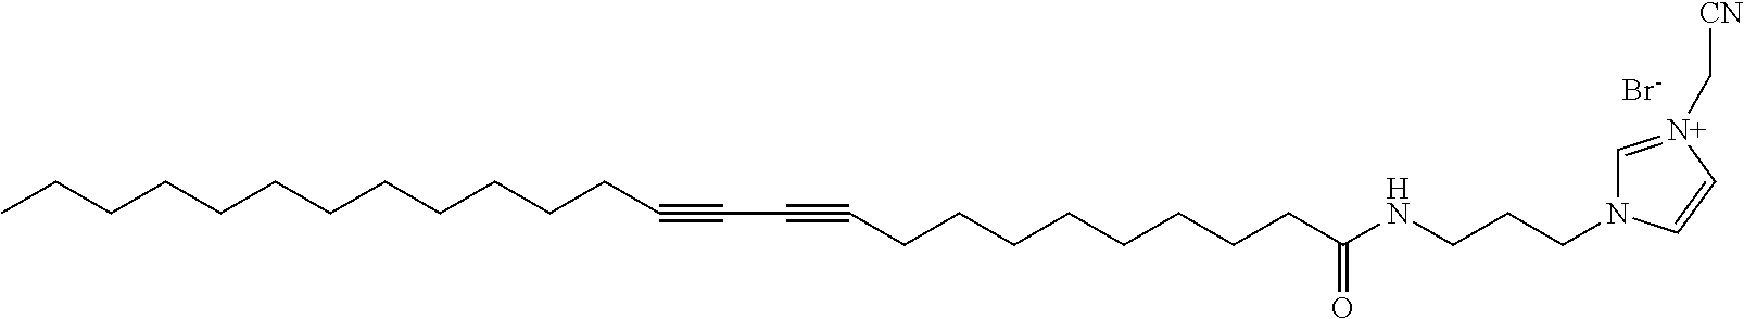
C(CCCCCCCC#CC#CCCCCCCCCC(NCCCN1C=[N+](C[CN])C=C1)=O)CCCC.[Br-]
